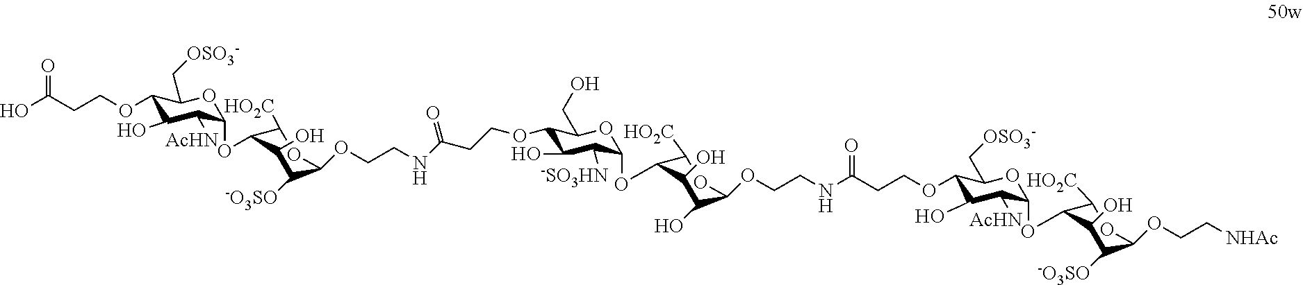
C1(OCCC(=O)O)C(O)C([AcHN])C(OC2C([HO2C])OC(OCCNC(CCOC3C(O)C([-SO3HN])C(OC4C([HO2C])OC(OCCNC(=O)CCOC5C(O)C([AcHN])C(OC6C([HO2C])OC(OCC[NHAc])C([-O3SO])C6O)OC5C[OSO3-])C(O)C4O)OC3CO)=O)C([-O3SO])C2O)OC1C[OSO3-]
